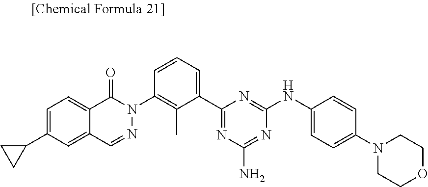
C1=CC(N2N=CC3=CC(C4CC4)=CC=C3C2=O)=C(C)C(C2=NC(N)=NC(NC3=CC=C(N4CCOCC4)C=C3)=N2)=C1
